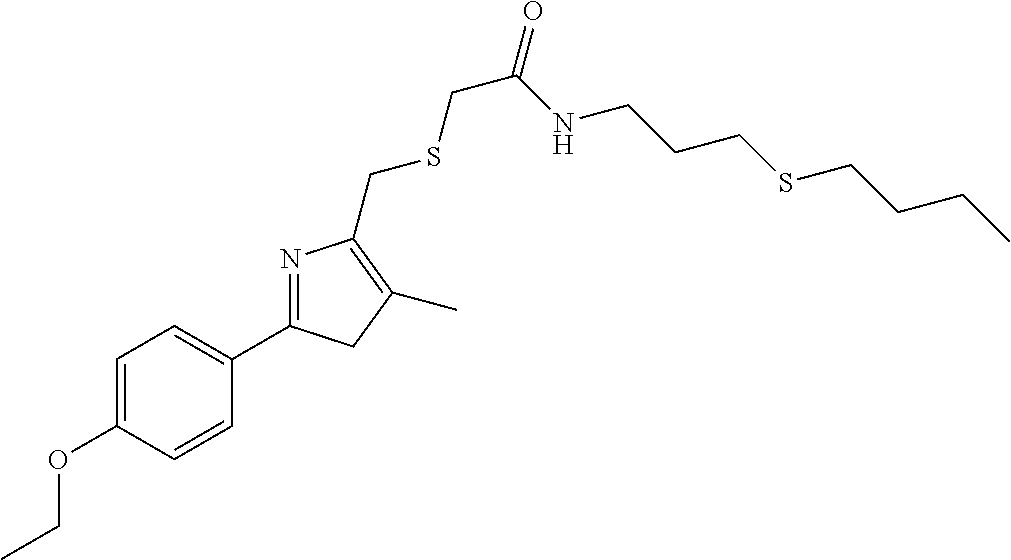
C1=C(OCC)C=CC(C2=NC(CSCC(NCCCSCCCC)=O)=C(C)C2)=C1
